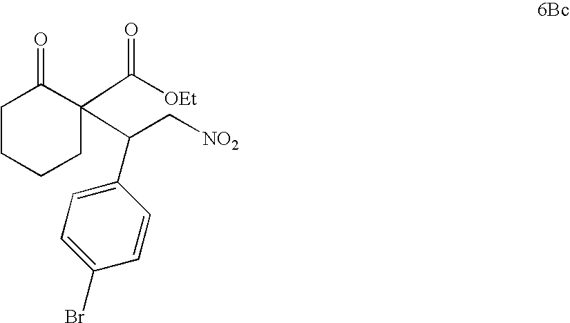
C([NO2])C(C1(C([OEt])=O)CCCCC1=O)C1=CC=C(Br)C=C1
